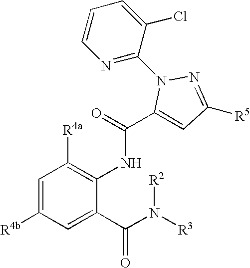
C1=C([R4b])C=C(C(N([R2])[R3])=O)C(NC(C2=CC([R5])=NN2C2=NC=CC=C2Cl)=O)=C1[R4a]
